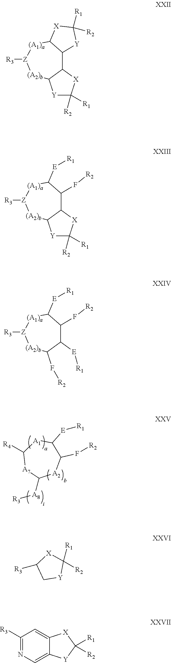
C1([E][R1])C(F[R2])[A2]C([A8][R3])[A7]C([R4])[A1]1.[Y]1C([R2])([R1])[X]C2C1[(A2)b][Z]([R3])[(A1)a]C1C2[Y]C([R1])([R2])[X]1.[Y]1C([R2])([R1])[X]C2C1[(A2)b][Z]([R3])[(A1)a]C([E][R1])C2F[R2].F(C1C([E][R1])C(F[R2])C([E][R1])[(A1)a][Z]([R3])[(A2)b]1)[R2].C1[Y]C([R1])([R2])[X]C1[R3].C1([R3])=NC=C2C(=C1)[X]C([R1])([R2])[Y]2
